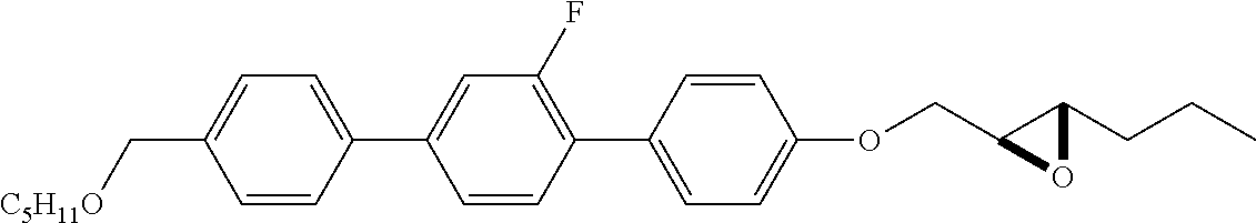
C1=CC(C2=CC(F)=C(C3=CC=C(OCC4OC4CCC)C=C3)C=C2)=CC=C1C[C5H11O]
